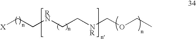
[X]CC[RN]CC[NR]COCC
